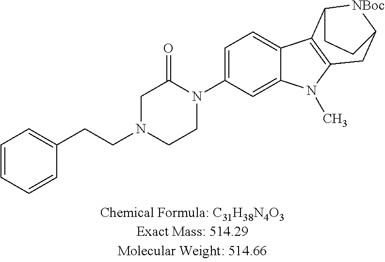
C1=CC=CC(CCN2CCN(C3=CC=C4C(=C3)N(C)C3=C4C4[NBoc]C(C3)CC4)C(=O)C2)=C1
